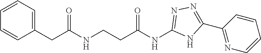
N(CCC(NC1=NN=C(C2=NC=CC=C2)N1)=O)C(CC1=CC=CC=C1)=O
